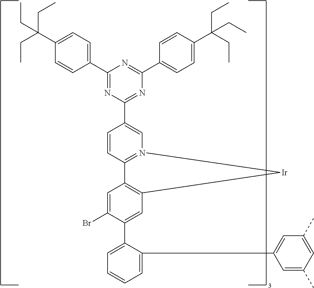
C1(C2=CC=C(C(CC)(CC)CC)C=C2)=NC(C2=CN3=C(C=C2)C2=C(C=C(C4=CC=CC=C4C4=CC(C)=CC(C)=C4)C(Br)=C2)[Ir]3)=NC(C2=CC=C(C(CC)(CC)CC)C=C2)=N1
